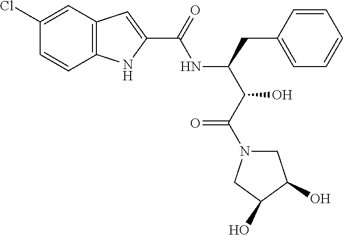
C12=C(C=C(Cl)C=C1)C=C(C(=O)NC(C(C(=O)N1CC(O)C(O)C1)O)CC1=CC=CC=C1)N2
